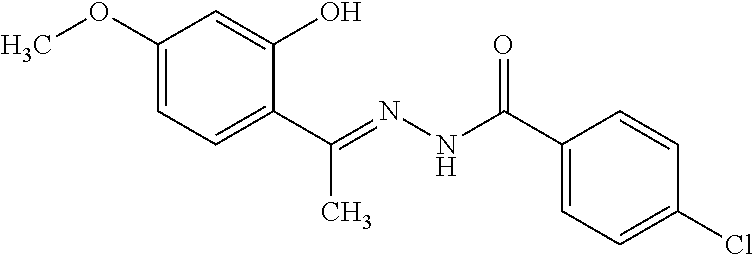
C1(OC)=CC=C(C(C)=NNC(=O)C2=CC=C(Cl)C=C2)C(O)=C1
